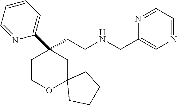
C(CNCC1=CN=CC=N1)C1(C2=CC=CC=N2)CCOC2(C1)CCCC2
